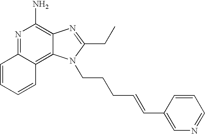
N1=C2C(=C3C(=C1N)N=C(CC)N3CCCC=CC1=CN=CC=C1)C=CC=C2
